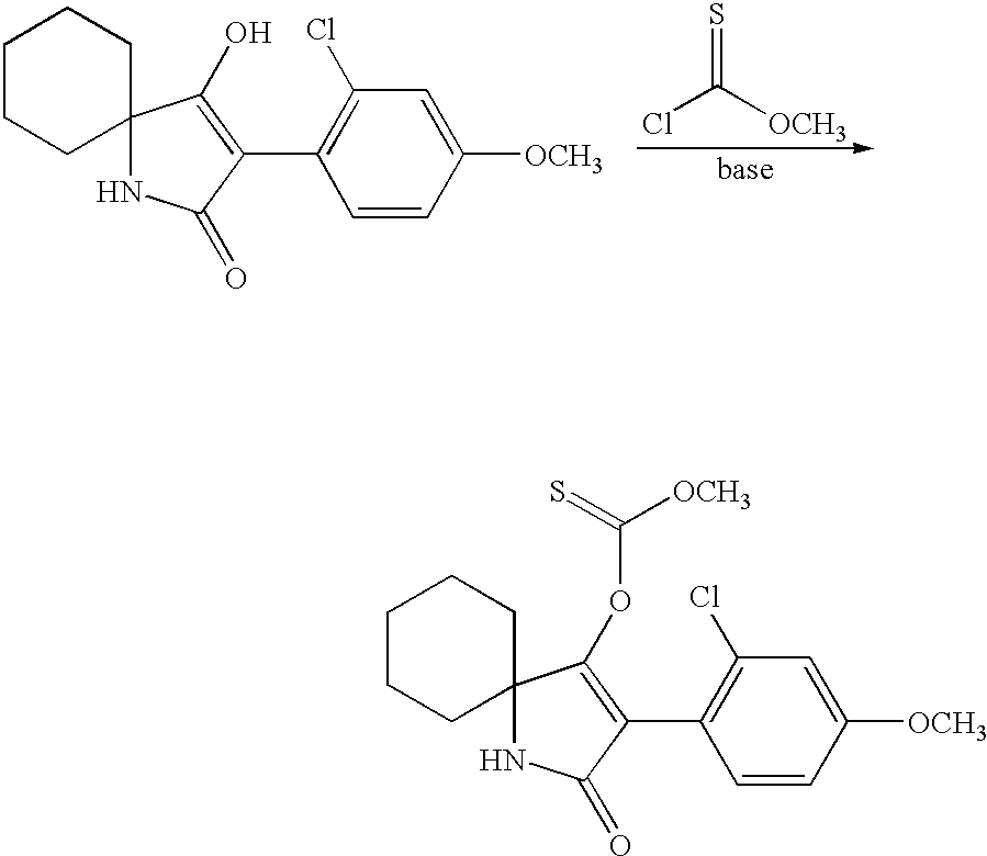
C12(NC(=O)C(C3=C(Cl)C=C([OCH3])C=C3)=C1O)CCCCC2.ClC([OCH3])=S.C12(NC(=O)C(C3=C(Cl)C=C([OCH3])C=C3)=C1OC(=S)[OCH3])CCCCC2
